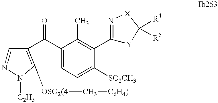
C1=NN([C2H5])C([OSO2(4]C[C6H4)])=C1C(C1=CC=C([SO2CH3])C(C2=N[X]C([R4])([R5])[Y]2)=C1C)=O
